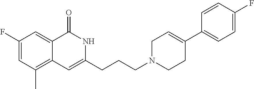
C1(F)=CC(C)=C2C(=C1)C(=O)NC(CCCN1CCC(C3=CC=C(F)C=C3)=CC1)=C2
